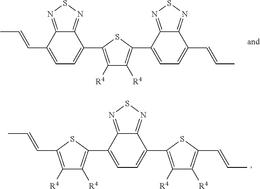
C12=NSN=C1C(C1=C([R4])C([R4])=C(C3=CC=C(C=CC)C4=NSN=C43)S1)=CC=C2C=CC.C12=NSN=C1C(C1=C([R4])C([R4])=C(C=CC)S1)=CC=C2C1=C([R4])C([R4])=C(C=CC)S1
